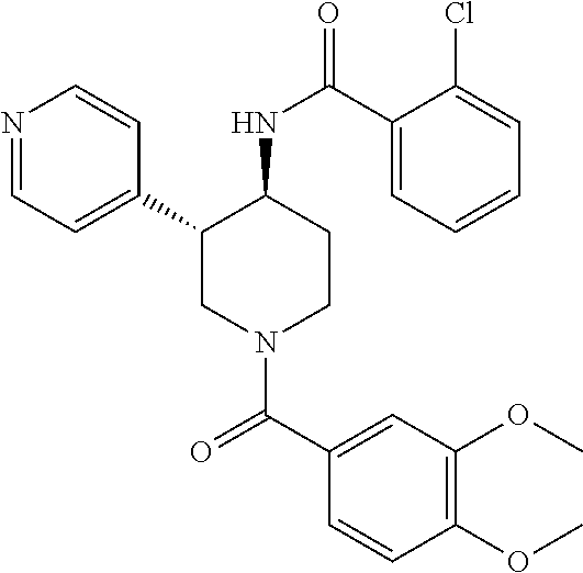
N1=CC=C(C2CN(C(C3=CC(OC)=C(OC)C=C3)=O)CCC2NC(=O)C2=CC=CC=C2Cl)C=C1
